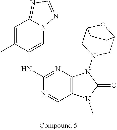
C1=C(C)C(NC2=NC3=C(C=N2)N(C)C(=O)N3N2CC3OC(C2)CC3)=CN2C1=NC=N2
